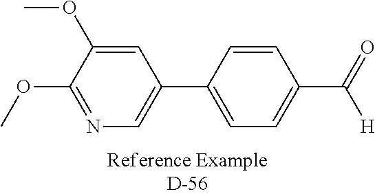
C1=C(OC)C(OC)=NC=C1C1=CC=C(C(=O)[H])C=C1
